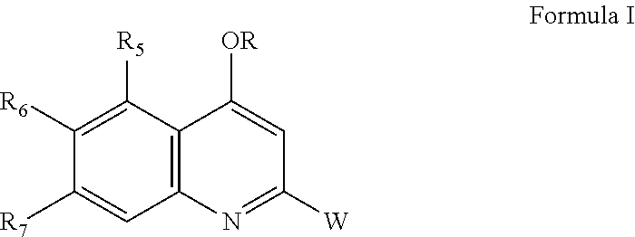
C1([R6])=C([R5])C2=C(C=C1[R7])N=C([W])C=C2[OR]
